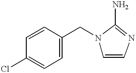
C1=CC(Cl)=CC=C1CN1C=CN=C1N
